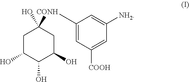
C1([CONH]C2(O)CC(O)C(O)C(O)C2)=CC([COOH])=CC([NH2])=C1
